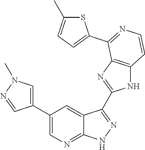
C1(C2=CN=C3C(=C2)C(C2=NC4=C(N2)C=CN=C4C2=CC=C(C)S2)=N[N H]3)=CN(C)N=C1
